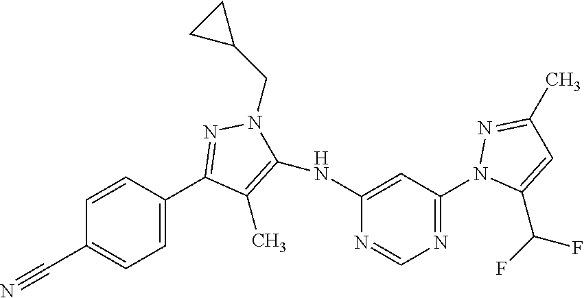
C1=CC(C2=NN(CC3CC3)C(NC3=CC(N4C(C(F)F)=CC(C)=N4)=NC=N3)=C2C)=CC=C1C#N
